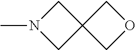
N1(C)CC2(C1)COC2
